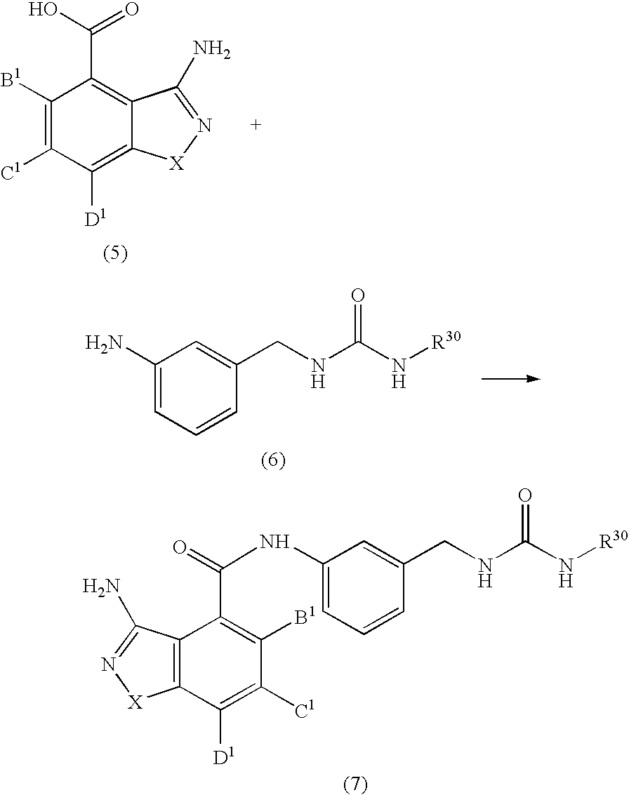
C1([D1])=C2C(=C(C(O)=O)C([B1])=C1[C1])C(N)=N[X]2.C1(N)=CC=CC(CNC(N[R30])=O)=C1.C1(NC(=O)C2=C([B1])C([C1])=C([D1])C3=C2C(N)=N[X]3)=CC=CC(CNC(N[R30])=O)=C1
